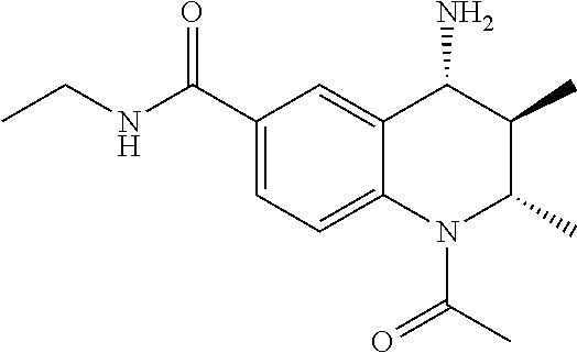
C1(C(NCC)=O)=CC=C2C(=C1)C(N)C(C)C(C)N2C(C)=O
